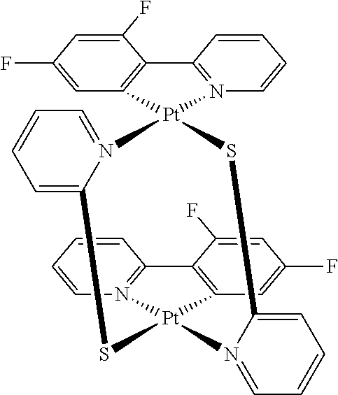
C1=C2N(=CC=C1)[Pt]1(C3=C(C(F)=CC(F)=C3)C3=N1C=CC=C3)SC1=CC=CC=N1[Pt]1(N3=C(C4=C1C=C(F)C=C4F)C=CC=C3)S2
